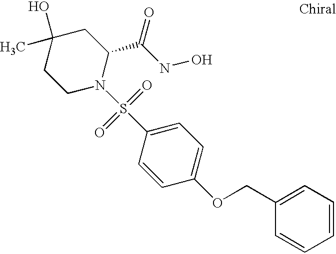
C1(O)(C)CCN(S(C2=CC=C(OCC3=CC=CC=C3)C=C2)(=O)=O)C(C(NO)=O)C1
